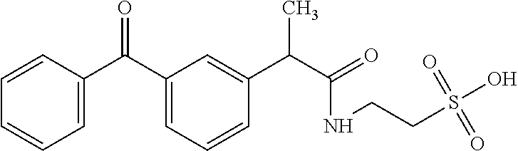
C1=C(C(C2=CC=CC=C2)=O)C=C(C(C(=O)NCCS(O)(=O)=O)C)C=C1
